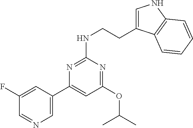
C1(C2=CC(OC(C)C)=NC(NCCC3=CNC4=C3C=CC=C4)=N2)=CN=CC(F)=C1
